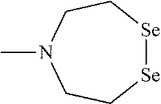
CN1CC[Se][Se]CC1
